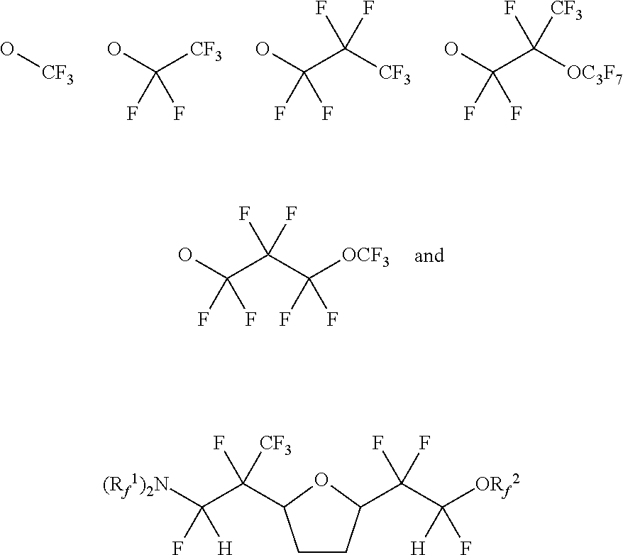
O[CF3].OC([CF3])(F)F.OC(C([CF3])(F)F)(F)F.OC(C([OC3F7])([CF3])F)(F)F.OC(C(C([OCF3])(F)F)(F)F)(F)F.C1CC(C(C([ORf2])([H])F)(F)F)OC1C(C([(Rf1)2N])([H])F)([CF3])F
